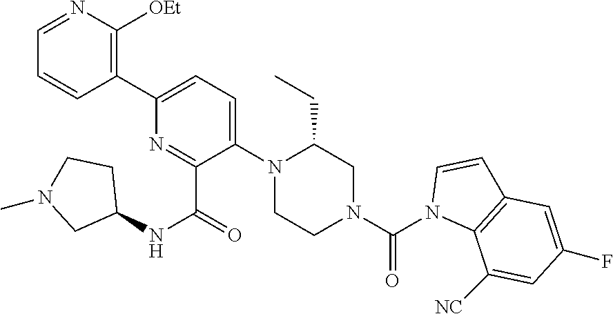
C1(C2=C([OEt])N=CC=C2)=CC=C(N2CCN(C(N3C4=C(C=C3)C=C(F)C=C4[NC])=O)CC2CC)C(C(NC2CCN(C)C2)=O)=N1
